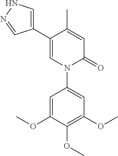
C1=C(C)C(C2=CNN=C2)=CN(C2=CC(OC)=C(OC)C(OC)=C2)C1=O
